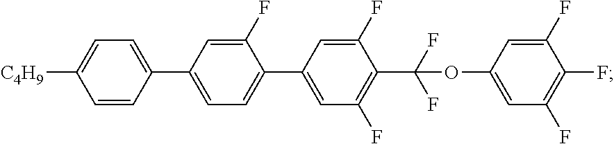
C1(F)=CC(C2=CC=C([C4H9])C=C2)=CC=C1C1=CC(F)=C(C(F)(F)OC2=CC(F)=C(F)C(F)=C2)C(F)=C1
